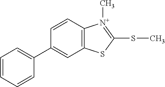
C1=CC2=C(C=C1C1=CC=CC=C1)SC(SC)=[N+]2C
